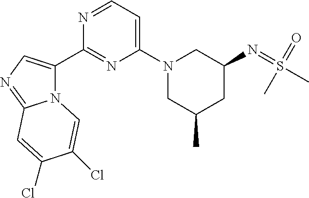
N12C(C3=NC(N4CC(C)CC(N=S(C)(=O)C)C4)=CC=N3)=CN=C1C=C(Cl)C(Cl)=C2
